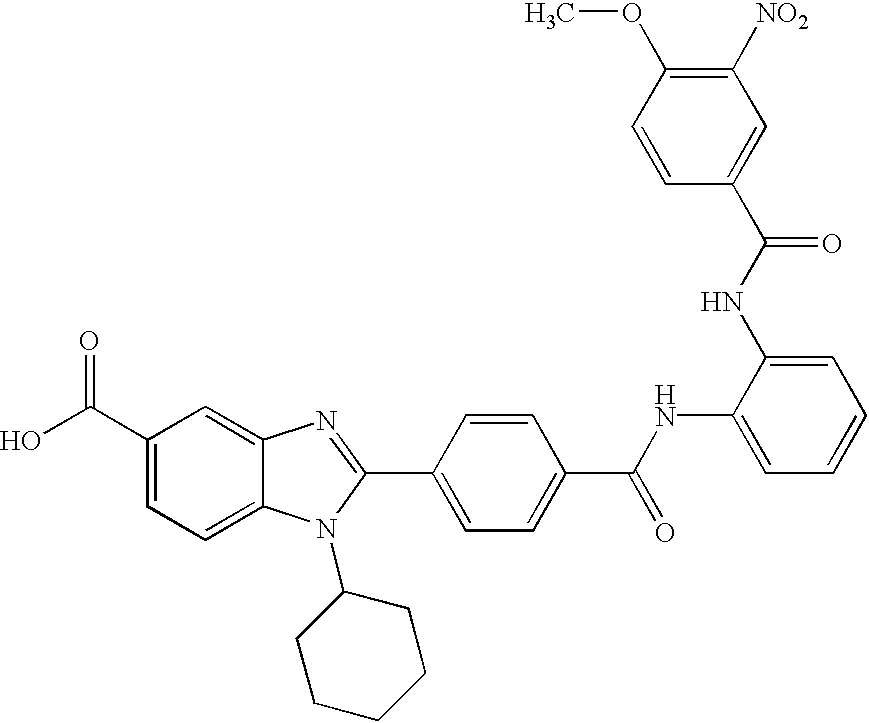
OC(C1=CC=C2C(=C1)N=C(C1=CC=C(C(NC3=CC=CC=C3NC(C3=CC([NO2])=C(OC)C=C3)=O)=O)C=C1)N2C1CCCCC1)=O
